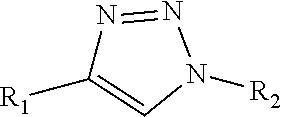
N1=NN([R2])C=C1[R1]
